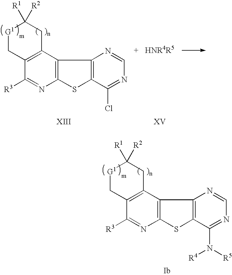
[G1]1CC2=C(CC1([R1])[R2])C1=C(N=C2[R3])SC2=C1N=CN=C2N([R5])[R4].[G1]1CC2=C(CC1([R1])[R2])C1=C(N=C2[R3])SC2=C1N=CN=C2Cl
